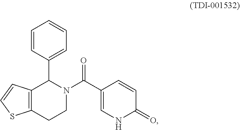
C1=CC(C2N(C(=O)C3=CNC(=O)C=C3)CCC3=C2C=CS3)=CC=C1
